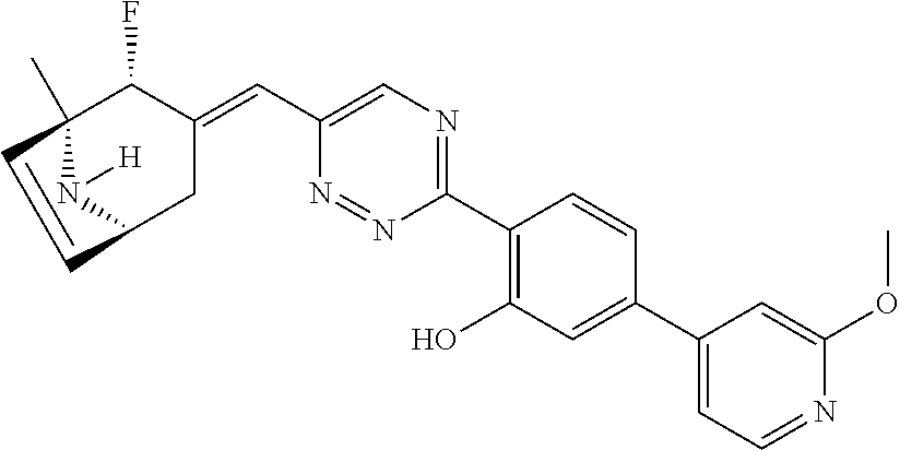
C1(C2=C(O)C=C(C3=CC=NC(OC)=C3)C=C2)=NC=C(C=C2C(F)C3(C)N([H])C(C2)C=C3)N=N1
